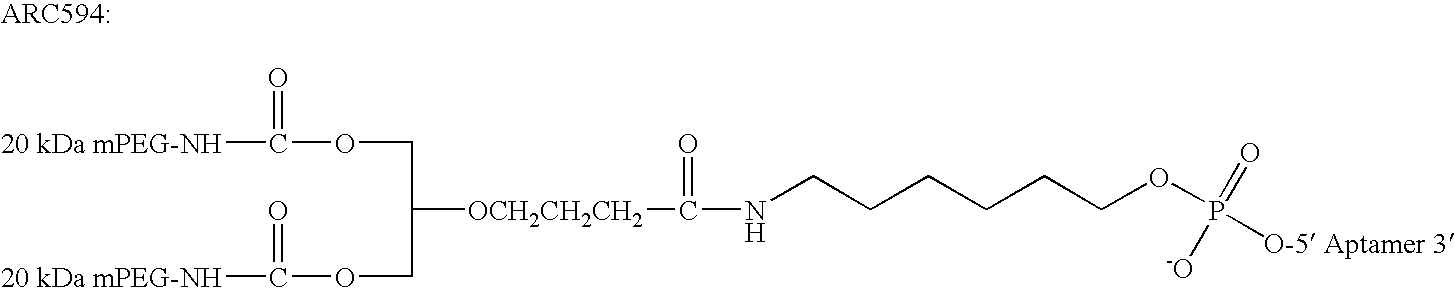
[20 kDa mPEG-NH]C(OCC(COC(=O)[20 kDa mPEG-NH])[OCH2CH2CH2]C(NCCCCCCOP(=O)([-O])[O-5 Aptamer 3])=O)=O
